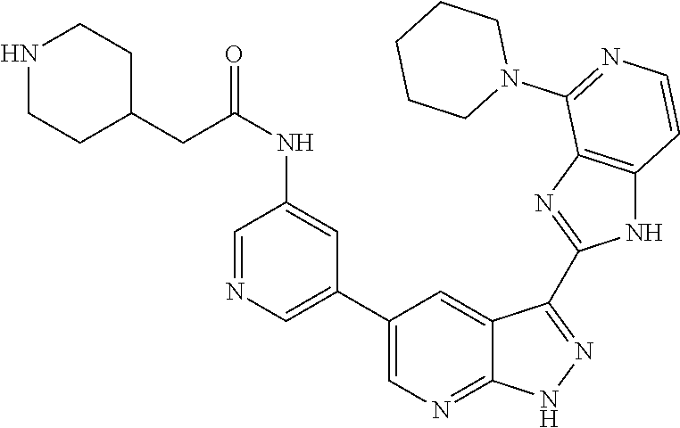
C1=NC=C(C2=CN=C3C(=C2)C(C2=NC4=C(N2)C=CN=C4N2CCCCC2)=N[N H]3)C=C1NC(=O)CC1CCNCC1
